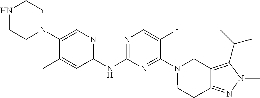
C1(NC2=NC=C(F)C(N3CC4=C(C(C)C)N(C)N=C4CC3)=N2)=NC=C(N2CCNCC2)C(C)=C1
